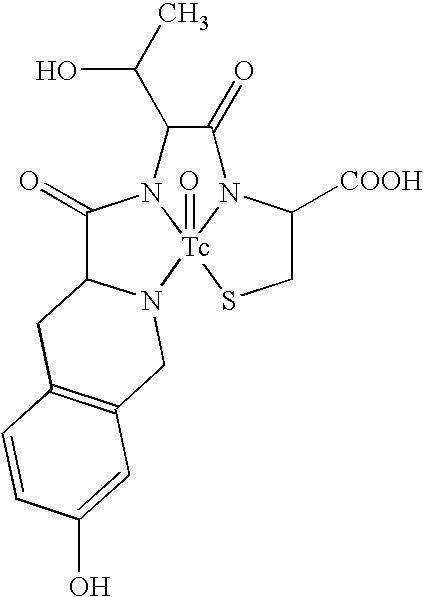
C1(=O)C2N([Tc]34(=O)N1C(C(C)O)C(=O)N3C([COOH])CS4)CC1=C(C2)C=CC(O)=C1
